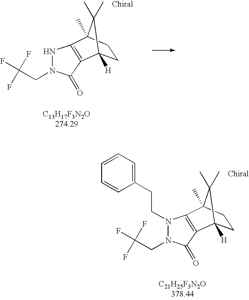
N1N(CC(F)(F)F)C(=O)C2=C1C1(C)C(C)(C)C2([H])CC1.N1(CCC2=CC=CC=C2)N(CC(F)(F)F)C(=O)C2=C1C1(C)C(C)(C)C2([H])CC1
